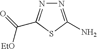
N1=C(N)SC(C([EtO])=O)=N1
